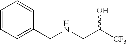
C1=CC=C(CNCC([CF3])O)C=C1
